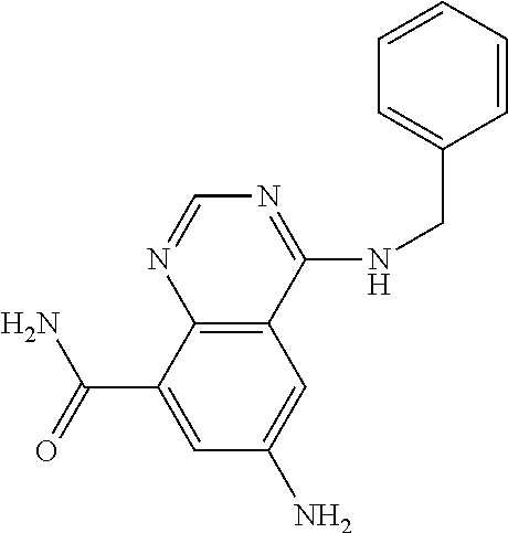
C(C1=CC(N)=CC2=C1N=CN=C2NCC1=CC=CC=C1)(N)=O
